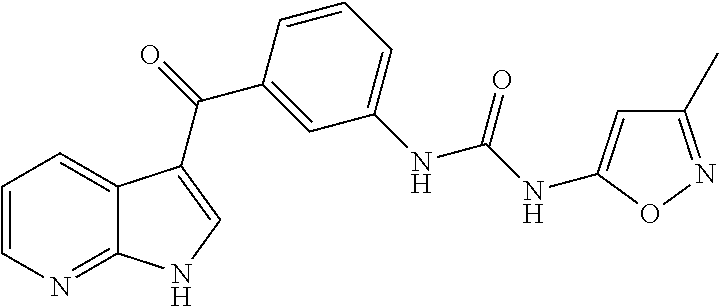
C1=CN=C2C(=C1)C(C(=O)C1=CC(NC(NC3=CC(C)=NO3)=O)=CC=C1)=CN2
